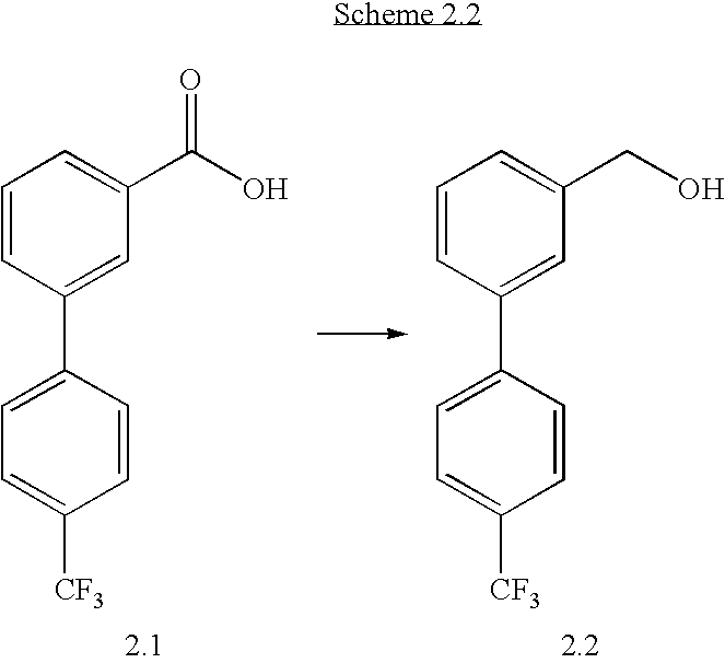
C1=C(C2=CC(C(O)=O)=CC=C2)C=CC([CF3])=C1.C1=C(C2=CC(CO)=CC=C2)C=CC([CF3])=C1
